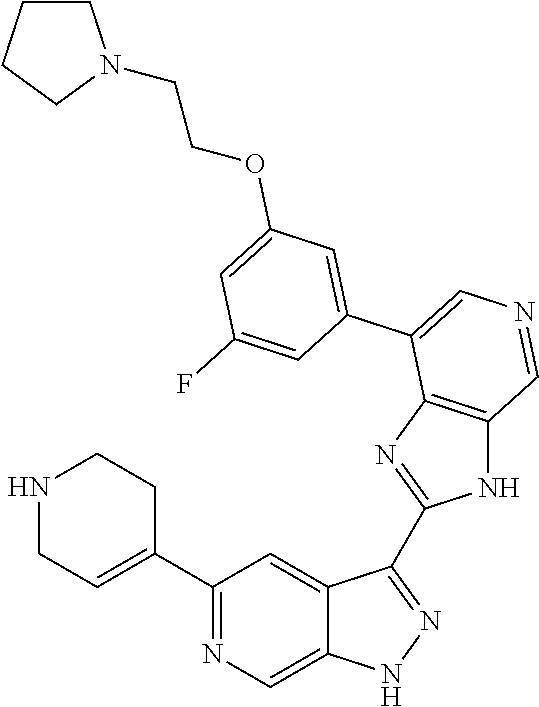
C1(C2=CCNCC2)=NC=C2C(=C1)C(C1=NC3=C(N1)C=NC=C3C1=CC(OCCN3CCCC3)=CC(F)=C1)=NN2
